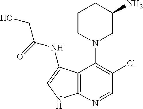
C1CN(C2=C(Cl)C=NC3=C2C(NC(=O)CO)=CN3)CC(N)C1
